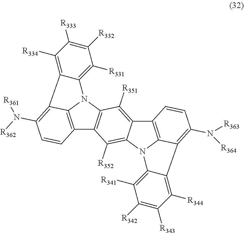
C12=C([R341])C([R342])=C([R343])C([R344])=C1C1=C(N([R363])[R364])C=CC3=C1N2C1=C([R352])C2=C(N4C5=C([R331])C([R332])=C([R333])C([R334])=C5C5=C(N([R362])[R361])C=CC2=C45)C([R351])=C13
